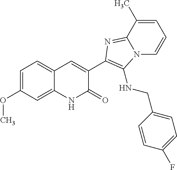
C1(C2=C(NCC3=CC=C(F)C=C3)N3C=CC=C(C)C3=N2)=CC2=CC=C(OC)C=C2NC1=O
